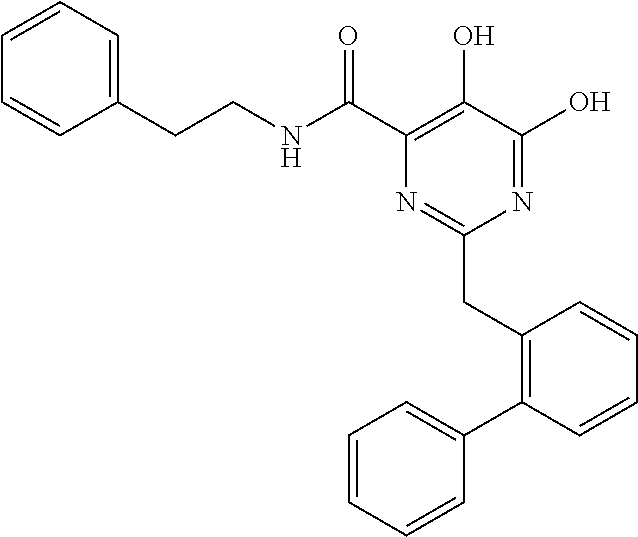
N1=C(O)C(O)=C(C(NCCC2=CC=CC=C2)=O)N=C1CC1=C(C2=CC=CC=C2)C=CC=C1
